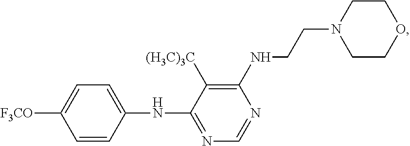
C1=CC(NC2=NC=NC(NCCN3CCOCC3)=C2[(H3C)3C])=CC=C1[F3CO]
